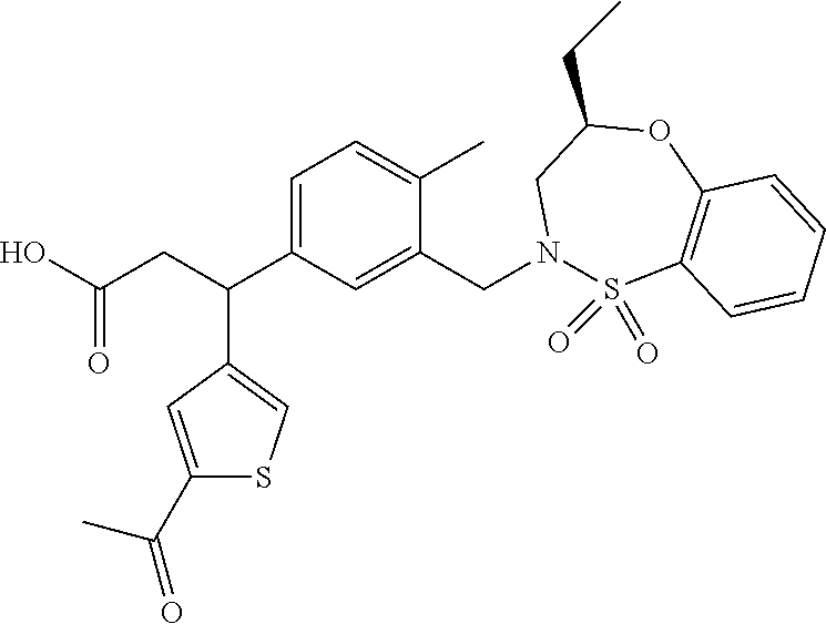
C1(C(C)=O)=CC(C(CC(O)=O)C2=CC=C(C)C(CN3S(=O)(=O)C4=C(OC(CC)C3)C=CC=C4)=C2)=CS1
